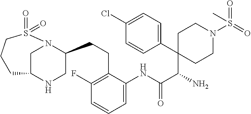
C(C(C1(C2=CC=C(Cl)C=C2)CCN(S(=O)(=O)C)CC1)N)(=O)NC1=CC=CC(F)=C1CCC1CNC2CN1S(=O)(=O)CCC2
